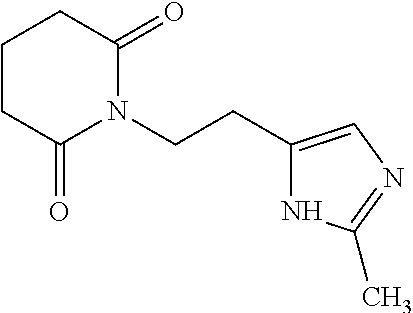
C1CC(=O)N(CCC2=CN=C(C)N2)C(=O)C1
